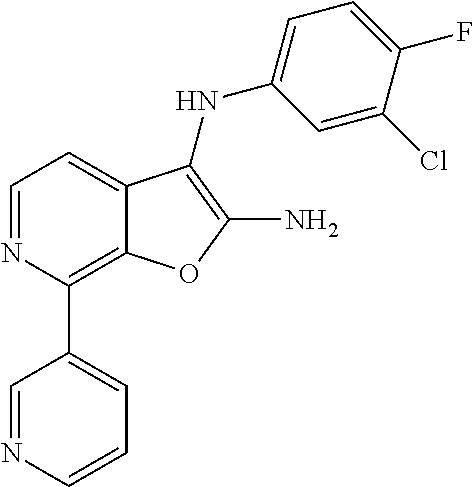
C1=NC(C2=CC=CN=C2)=C2C(=C1)C(NC1=CC=C(F)C(Cl)=C1)=C(N)O2
